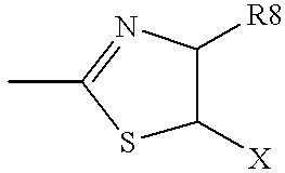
S1C([X])C([R8])N=C1C
